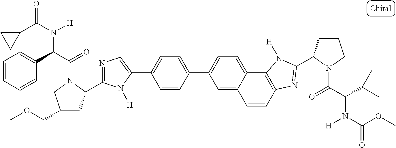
C1=C2C(=CC=C1C1=CC=C(C3=CN=C(C4CC(COC)CN4C(C(C4=CC=CC=C4)N(C(C4CC4)=O)[H])=O)N3[H])C=C1)C1=C(C=C2)N=C(C2CCCN2C(C(C(C)C)N(C(OC)=O)[H])=O)N1[H]
